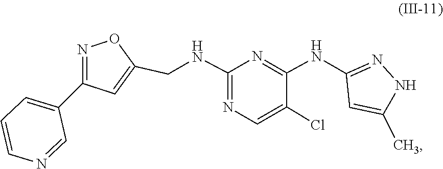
N1N=C(NC2=NC(NCC3=CC(C4=CC=CN=C4)=NO3)=NC=C2Cl)C=C1C
